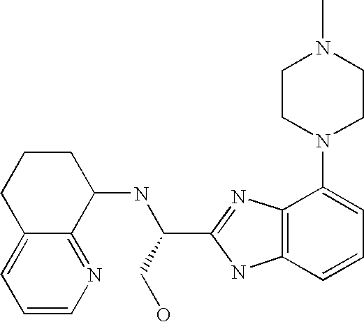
C1CCC2=CC=CN=C2C1NC(CO)C1=NC2=C(N1)C=CC=C2N1CCN(C)CC1
